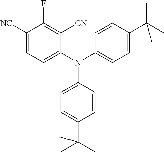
C1([NC])=CC=C(N(C2=CC=C(C(C)(C)C)C=C2)C2=CC=C(C(C)(C)C)C=C2)C([CN])=C1F
